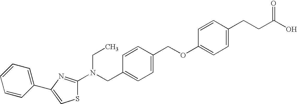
S1C(N(CC2=CC=C(COC3=CC=C(CCC(O)=O)C=C3)C=C2)CC)=NC(C2=CC=CC=C2)=C1
